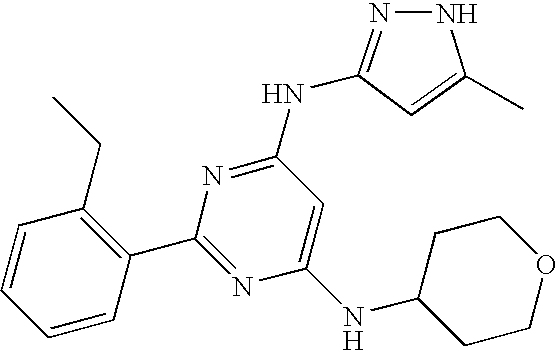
C1=CC(CC)=C(C2=NC(NC3CCOCC3)=CC(NC3=NNC(C)=C3)=N2)C=C1.[H]
